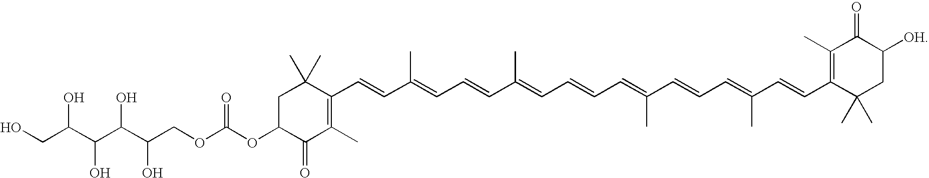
O(C(OC1C(=O)C(C)=C(C=CC(=CC=CC(=CC=CC=C(C=CC=C(C=CC2=C(C)C(=O)C([OH])CC2(C)C)C)C)C)C)C(C)(C)C1)=O)CC(C(C(C(CO)O)O)O)O
